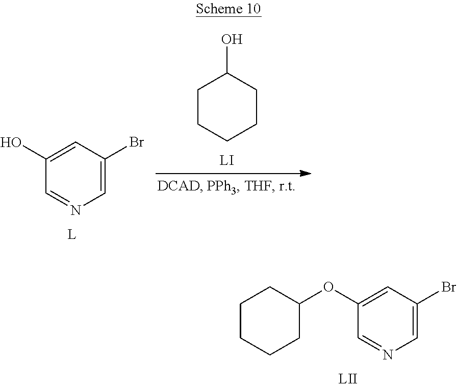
C1=C(Br)C=C(O)C=N1.OC1CCCCC1.C1CCCC(OC2=CC(Br)=CN=C2)C1
